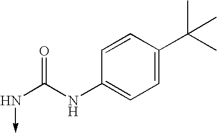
C1=CC(C(C)(C)C)=CC=C1NC(N->C)=O
